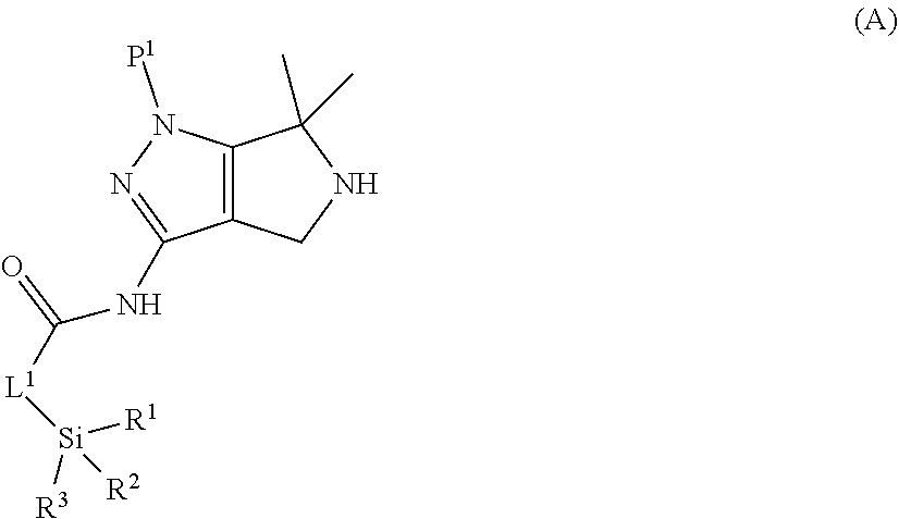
C12=C(N([P1])N=C1NC([L1][Si]([R2])([R1])[R3])=O)C(C)(C)NC2
